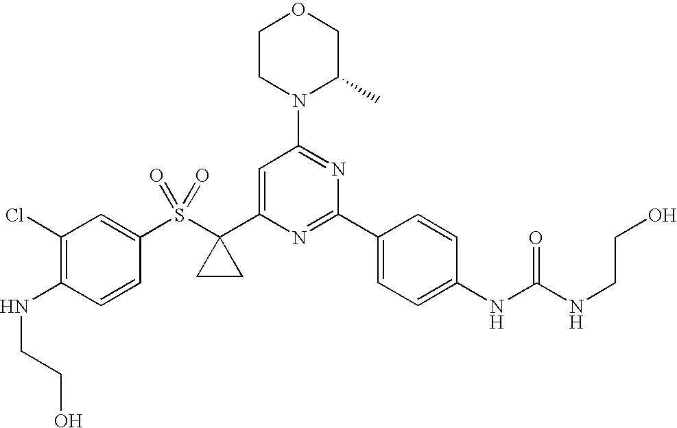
S(C1(C2=CC(N3C(C)COCC3)=NC(C3=CC=C(NC(NCCO)=O)C=C3)=N2)CC1)(=O)(=O)C1=CC(Cl)=C(NCCO)C=C1
